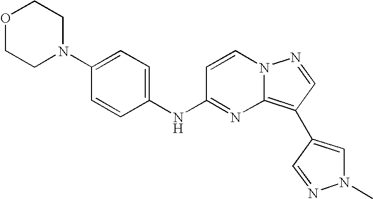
C1(N2CCOCC2)=CC=C(NC2=NC3=C(C4=CN(C)N=C4)C=NN3C=C2)C=C1
